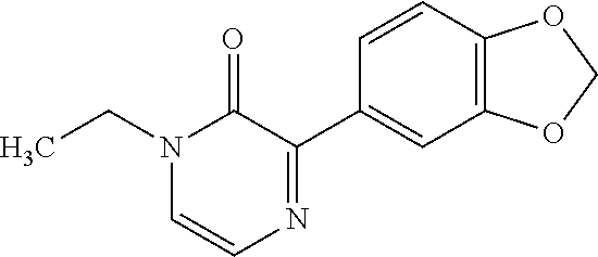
N1(CC)C=CN=C(C2=CC3=C(C=C2)OCO3)C1=O
